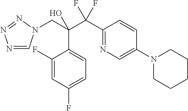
N1=CN(CC(C(C2=NC=C(N3CCCCC3)C=C2)(F)F)(O)C2=CC=C(F)C=C2F)N=N1
